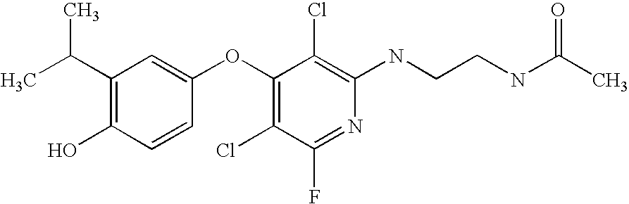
OC1=C(C(C)C)C=C(OC2=C(Cl)C(F)=NC(NCCNC(C)=O)=C2Cl)C=C1
